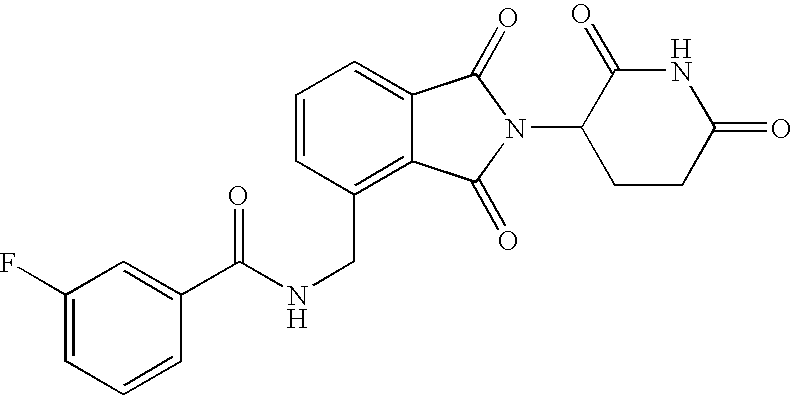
N(CC1=C2C(=CC=C1)C(=O)N(C1CCC(=O)NC1=O)C2=O)C(=O)C1=CC(F)=CC=C1
